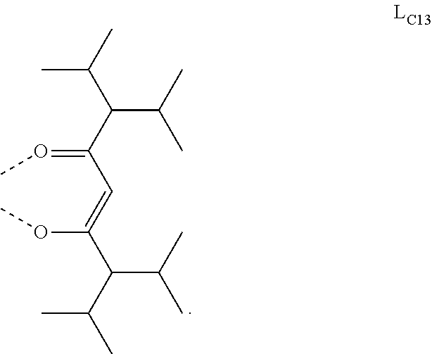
O(C(=CC(=OC)C(C(C)C)C(C)C)C(C(C)C)C(C)C)C
